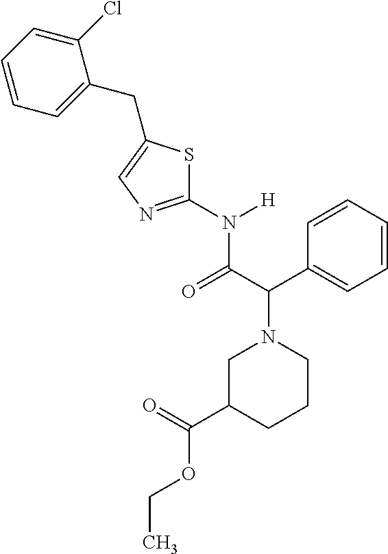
C1(Cl)=CC=CC=C1CC1=CN=C(N([H])C(C(C2=CC=CC=C2)N2CC(C(OCC)=O)CCC2)=O)S1
